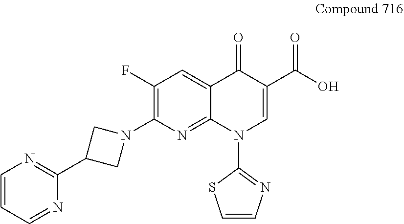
C1(F)=C(N2CC(C3=NC=CC=N3)C2)N=C2C(=C1)C(=O)C(C(O)=O)=CN2C1=NC=CS1
